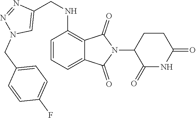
C1=CC=C2C(=C1NCC1=CN(CC3=CC=C(F)C=C3)N=N1)C(=O)N(C1C(=O)NC(=O)CC1)C2=O
